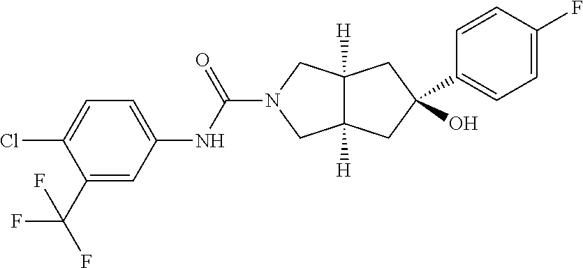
C1(C2(O)CC3([H])C([H])(CN(C(NC4=CC=C(Cl)C(C(F)(F)F)=C4)=O)C3)C2)=CC=C(F)C=C1
